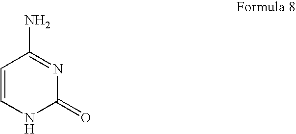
C1=CNC(=O)N=C1N
